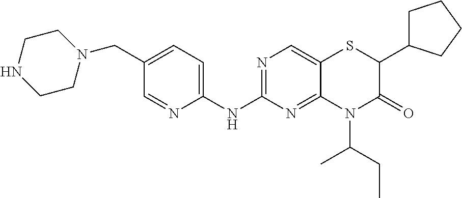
C1(NC2=NC=C3C(=N2)N(C(C)CC)C(=O)C(C2CCCC2)S3)=CC=C(CN2CCNCC2)C=N1
